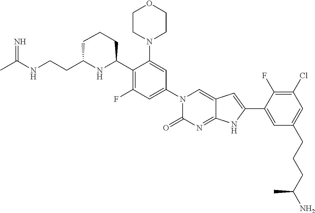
CC(NCCC1NC(C2=C(F)C=C(N3C(=O)N=C4C(=C3)C=C(C3=CC(CCCC(N)C)=CC(Cl)=C3F)N4)C=C2N2CCOCC2)CCC1)=N
